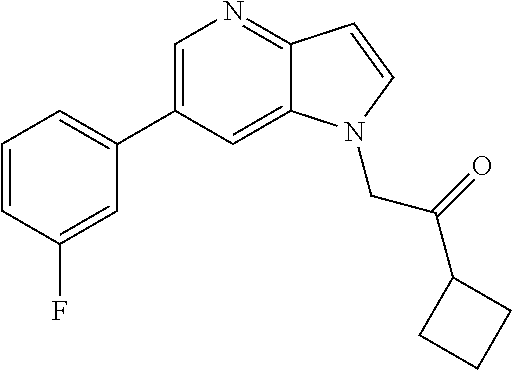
C1(C2=CN=C3C(=C2)N(CC(C2CCC2)=O)C=C3)=CC=CC(F)=C1
